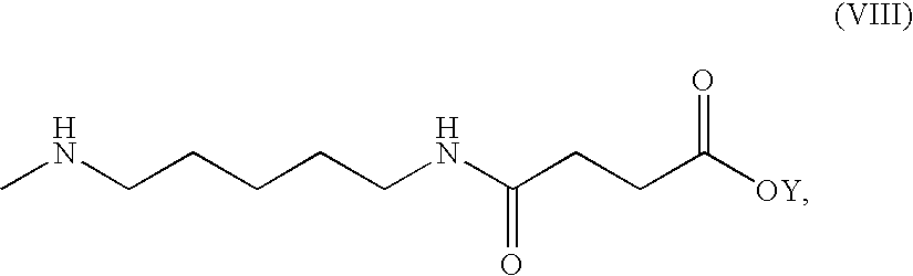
CNCCCCCNC(CCC([OY])=O)=O
